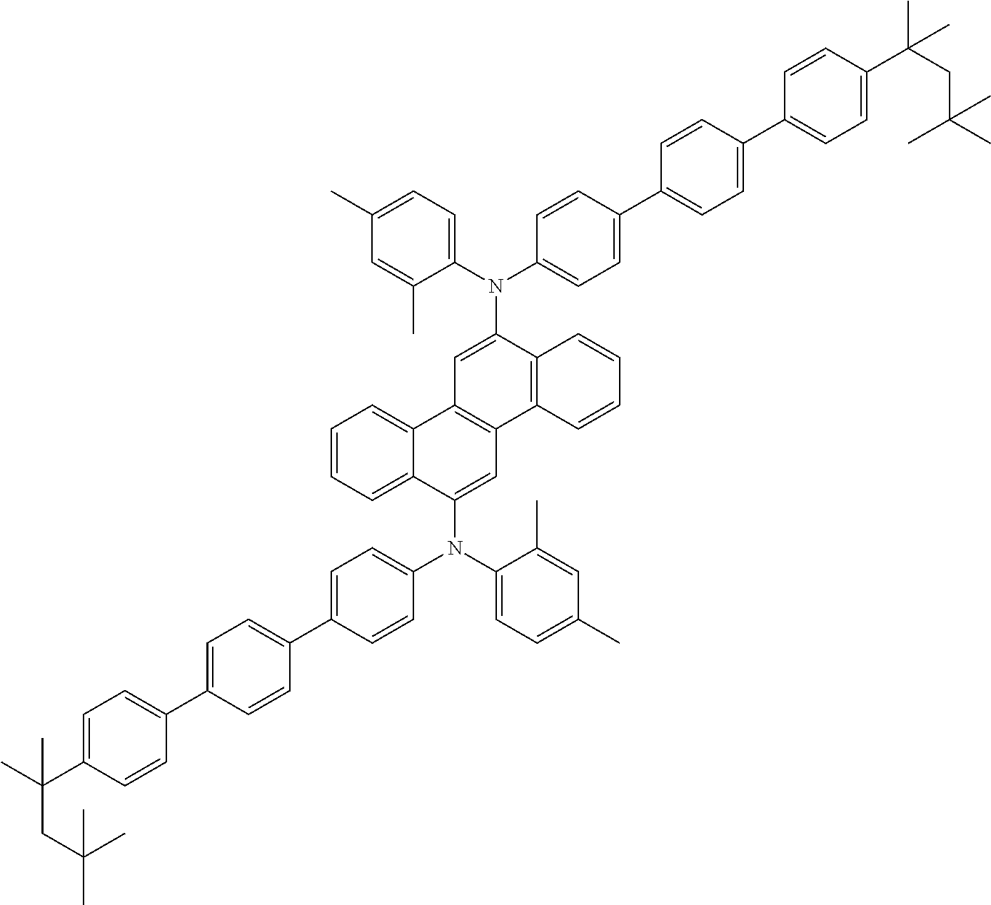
C1=C(C(C)(CC(C)(C)C)C)C=CC(C2=CC=C(C3=CC=C(N(C4=CC=C(C)C=C4C)C4=CC5=C(C6=CC=CC=C64)C=C(N(C4=CC=C(C)C=C4C)C4=CC=C(C6=CC=C(C7=CC=C(C(CC(C)(C)C)(C)C)C=C7)C=C6)C=C4)C4=C5C=CC=C4)C=C3)C=C2)=C1
